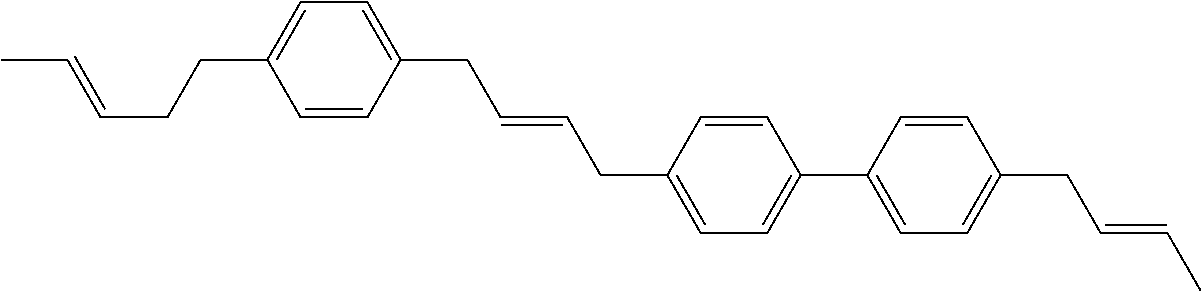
C1=CC(CC=CCC2=CC=C(C3=CC=C(CC=CC)C=C3)C=C2)=CC=C1CCC=CC
